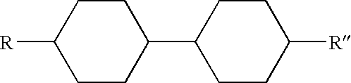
C1([R])CCC(C2CCC([R])CC2)CC1
